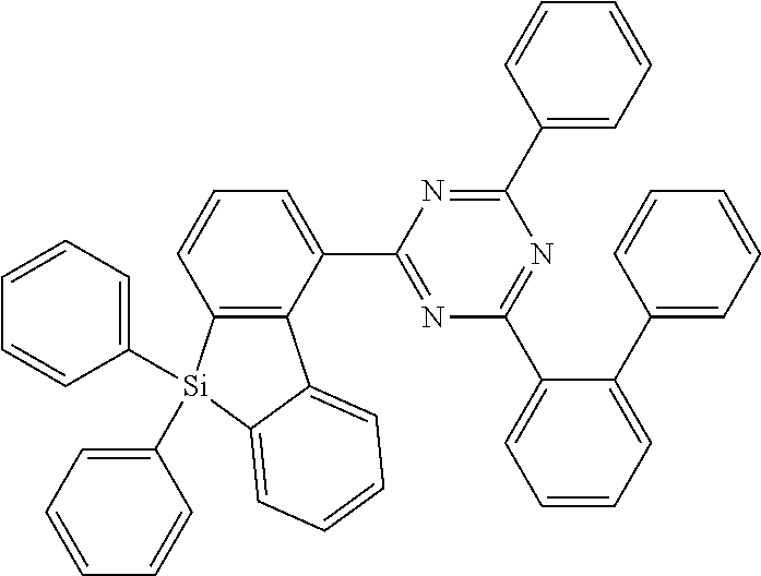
N1=C(C2=CC=CC3=C2C2=CC=CC=C2[Si]3(C2=CC=CC=C2)C2=CC=CC=C2)N=C(C2=CC=CC=C2)N=C1C1=CC=CC=C1C1=CC=CC=C1
